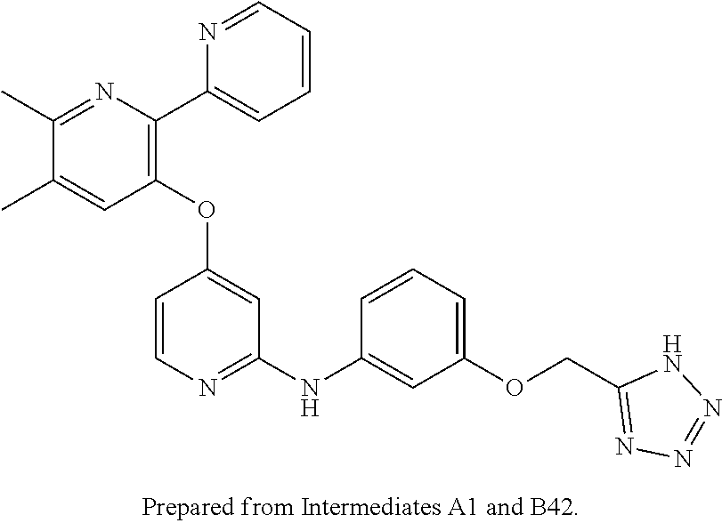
C1=CC=NC(C2=C(OC3=CC(NC4=CC(OCC5=NN=NN5)=CC=C4)=NC=C3)C=C(C)C(C)=N2)=C1
